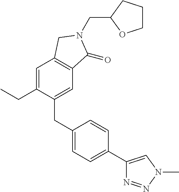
C1(CC2=CC=C(C3=CN(C)N=N3)C=C2)=CC2=C(C=C1CC)CN(CC1OCCC1)C2=O
